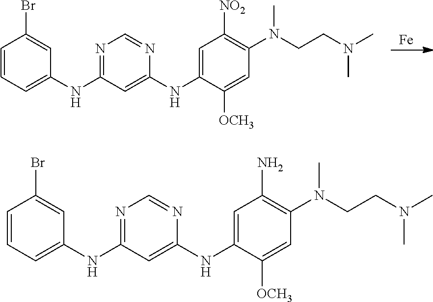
N(C1=CC(NC2=CC=CC(Br)=C2)=NC=N1)C1=CC([NO2])=C(N(CCN(C)C)C)C=C1[OCH3].[Fe].N(C1=CC(NC2=CC=CC(Br)=C2)=NC=N1)C1=CC(N)=C(N(CCN(C)C)C)C=C1[OCH3]
